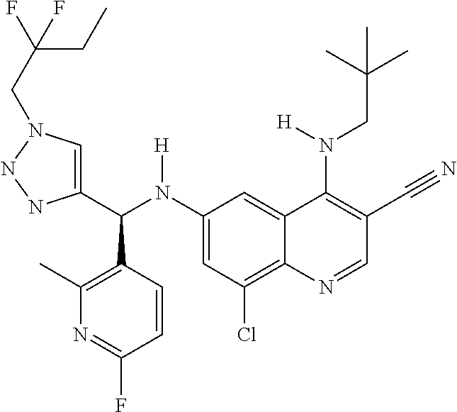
C1(N(C(C2=CN(CC(CC)(F)F)NN2)C2=C(C)N=C(F)C=C2)[H])=CC(Cl)=C2C(=C1)C(N(CC(C)(C)C)[H])=C(C#N)C=N2
